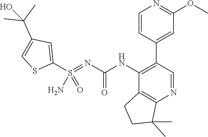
C1(C2=CC(OC)=NC=C2)=C(NC(N=S(C2=CC(C(C)(C)O)=CS2)(=O)N)=O)C2=C(N=C1)C(C)(C)CC2
